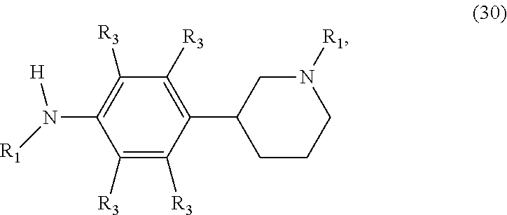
[R1]N([H])C1=C([R3])C([R3])=C(C2CCCN([R1])C2)C([R3])=C1[R3]
